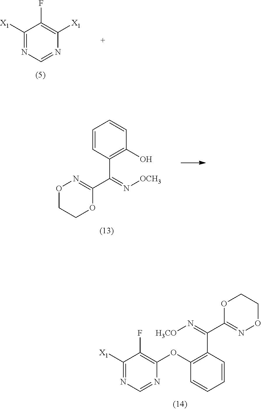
[X1]C1=NC=NC(OC2=C(C(C3=NOCCO3)=N[H3CO])C=CC=C2)=C1F.C1([X1])=NC=NC([X1])=C1F.C1=CC(C(C2=NOCCO2)=N[OCH3])=C(O)C=C1
